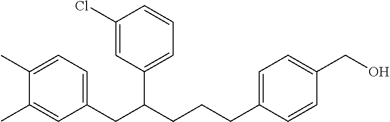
C1(C)=CC=C(CC(CCCC2=CC=C(CO)C=C2)C2=CC=CC(Cl)=C2)C=C1C
